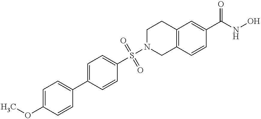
S(N1CC2=C(CC1)C=C(C(NO)=O)C=C2)(C1=CC=C(C2=CC=C(OC)C=C2)C=C1)(=O)=O
